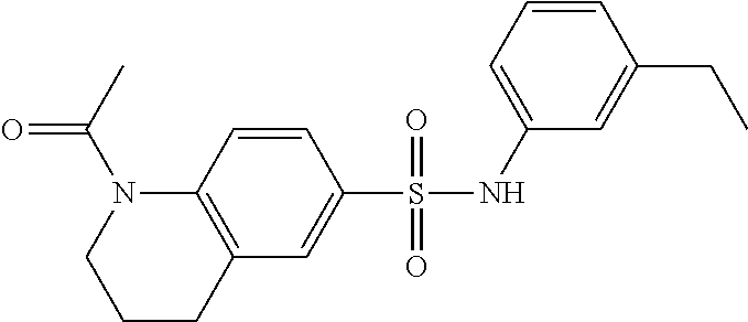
N1(C(C)=O)C2=C(CCC1)C=C(S(NC1=CC=CC(CC)=C1)(=O)=O)C=C2
